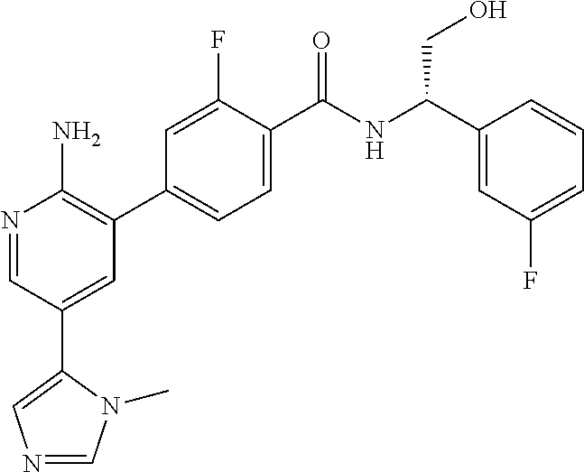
N1=CC(C2=CN=CN2C)=CC(C2=CC=C(C(NC(C3=CC(F)=CC=C3)CO)=O)C(F)=C2)=C1N
